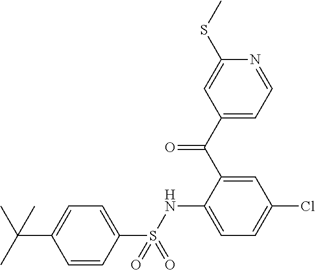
C1(C(C2=CC(Cl)=CC=C2NS(C2=CC=C(C(C)(C)C)C=C2)(=O)=O)=O)=CC=NC(SC)=C1
